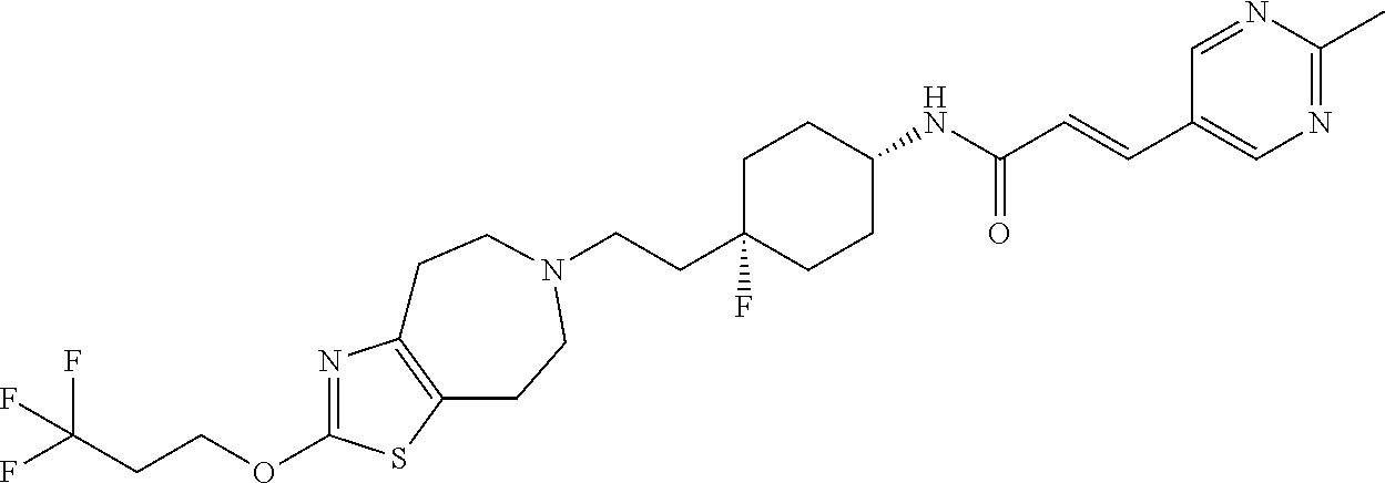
N1=C(OCCC(F)(F)F)SC2=C1CCN(CCC1(F)CCC(NC(C=CC3=CN=C(C)N=C3)=O)CC1)CC2
